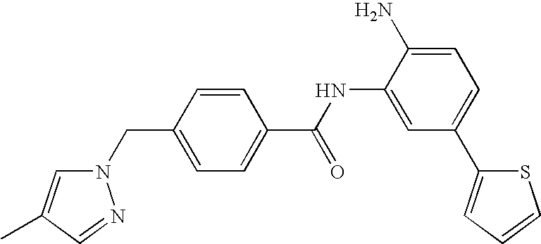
N1(CC2=CC=C(C(NC3=CC(C4=CC=CS4)=CC=C3N)=O)C=C2)C=C(C)C=N1
